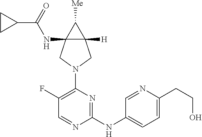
C1(F)=C(N2CC3(NC(C4CC4)=O)C([H])(C2)C3[Me])N=C(NC2=CC=C(CCO)N=C2)N=C1
